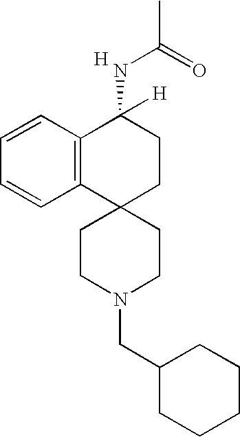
C1CN(CC2CCCCC2)CCC12CCC(NC(C)=O)([H])C1=C2C=CC=C1.[H]
